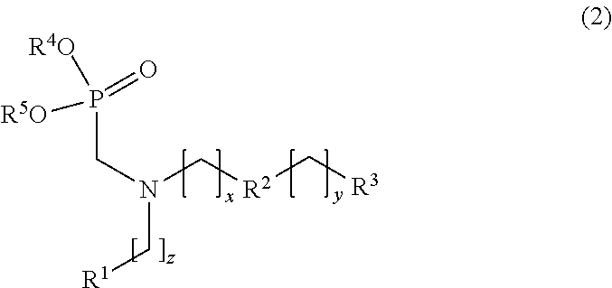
[R5O]P([R4O])(=O)CN(C[R1])C[R2]C[R3]
